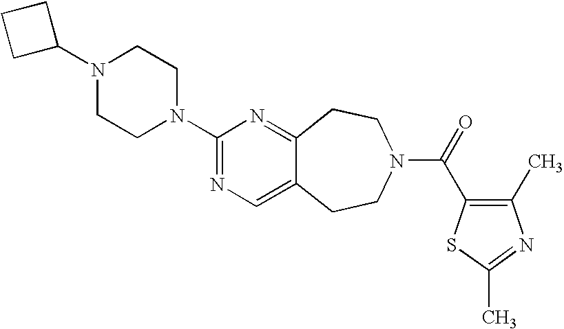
C1(N2CCN(C3=NC=C4C(=N3)CCN(C(=O)C3=C(C)N=C(C)S3)CC4)CC2)CCC1
